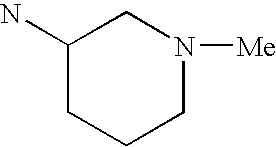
NC1CCCN([Me])C1
